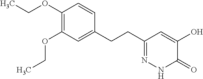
C1(OCC)=C(OCC)C=C(CCC2=NNC(=O)C(O)=C2)C=C1
